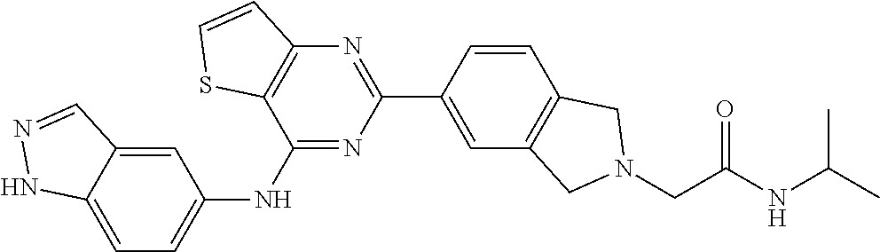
C1=C2C(=CC(NC3=NC(C4=CC5=C(C=C4)CN(CC(NC(C)C)=O)C5)=NC4=C3SC=C4)=C1)C=NN2
